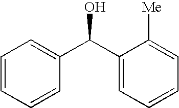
C1=CC=CC(C(C2=CC=CC=C2[Me])O)=C1
